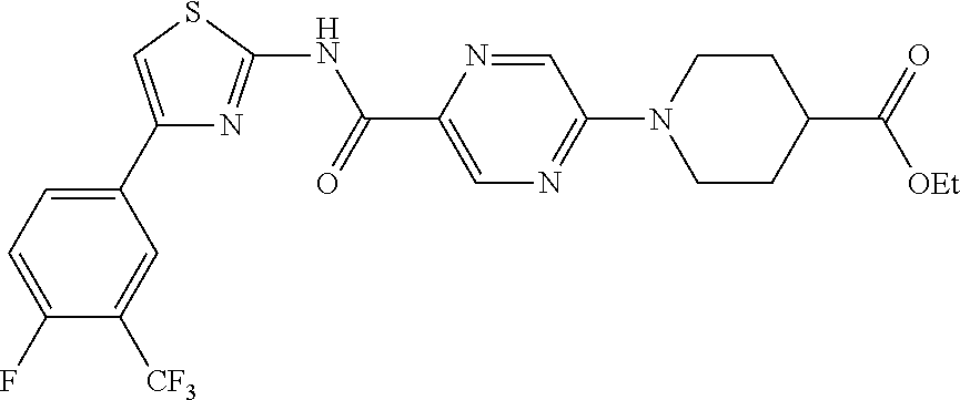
N(C(C1=CN=C(N2CCC(C(=O)[OEt])CC2)C=N1)=O)C1=NC(C2=CC=C(F)C([CF3])=C2)=CS1
